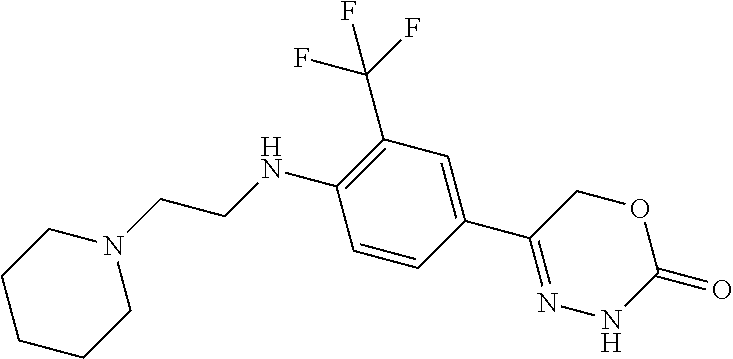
C1=CC(C2=NNC(=O)OC2)=CC(C(F)(F)F)=C1NCCN1CCCCC1
